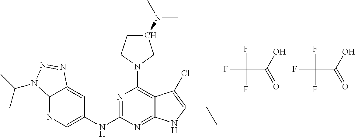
FC(C(O)=O)(F)F.FC(C(O)=O)(F)F.C12=NC=C(NC3=NC(N4CC(N(C)C)CC4)=C4C(=N3)NC(CC)=C4Cl)C=C1N=NN2C(C)C
